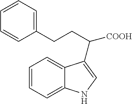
C(C([COOH])C1=CNC2=CC=CC=C21)CC1=CC=CC=C1
